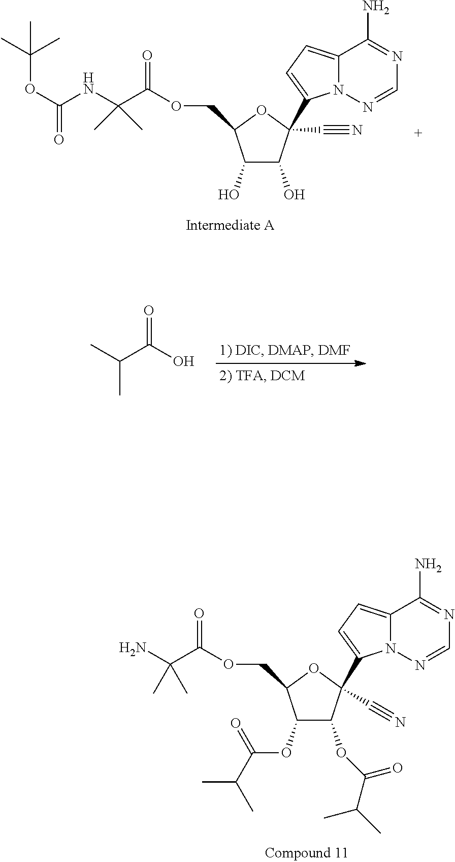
CC(C(O)=O)C.O(C1C(OC(C(C)C)=O)C(COC(C(N)(C)C)=O)OC1(C1=CC=C2N1N=CN=C2N)C#N)C(C(C)C)=O.OC1C(O)C(COC(C(NC(OC(C)(C)C)=O)(C)C)=O)OC1(C1=CC=C2N1N=CN=C2N)C#N
